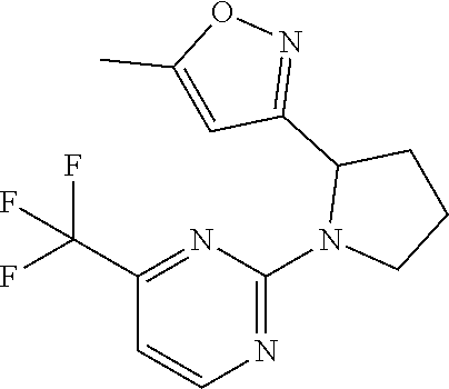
N1=C(N2CCCC2C2=NOC(C)=C2)N=C(C(F)(F)F)C=C1
